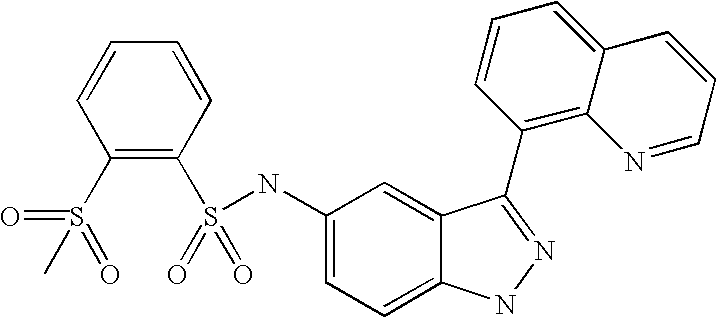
C1=CC=CC(S(=O)(=O)NC2=CC=C3C(=C2)C(C2=C4C(=CC=C2)C=CC=N4)=NN3)=C1S(=O)(C)=O
